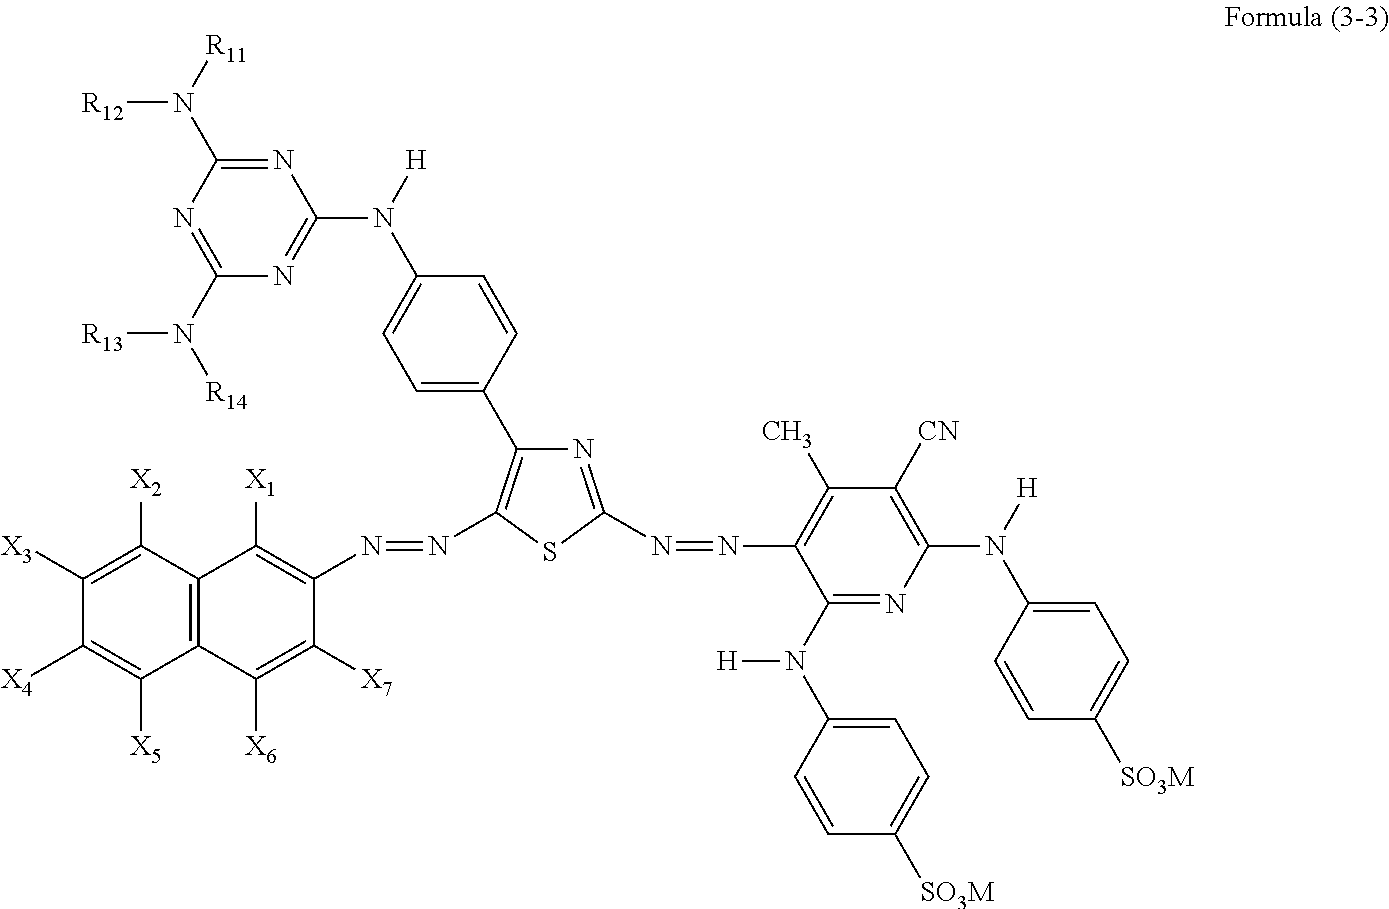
C1([X4])=C([X5])C2=C(C([X2])=C1[X3])C([X1])=C(N=NC1=C(C3=CC=C(N([H])C4=NC(N([R14])[R13])=NC(N([R11])[R12])=N4)C=C3)N=C(N=NC3=C(C)C([CN])=C(N([H])C4=CC=C([SO3M])C=C4)N=C3N([H])C3=CC=C([SO3M])C=C3)S1)C([X7])=C2[X6]
